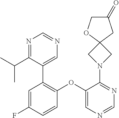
C1(=O)COC2(C1)CN(C1=NC=NC=C1OC1=C(C3=CN=CN=C3C(C)C)C=C(F)C=C1)C2
